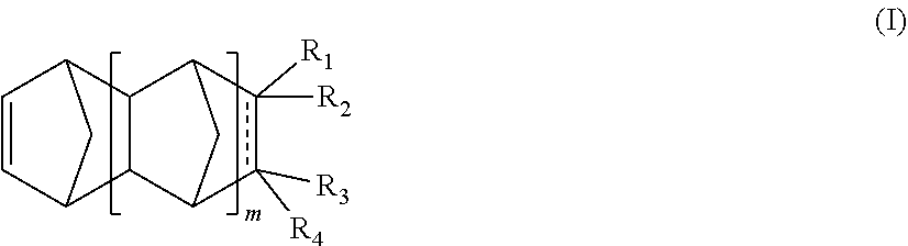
C1=CC2CC1C1C2C2CC1c([R2])([R1])c2([R3])[R4]
